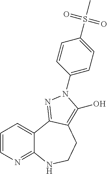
C1=CN=C2C(=C1)C1=NN(C3=CC=C(S(C)(=O)=O)C=C3)C(O)=C1CCN2
